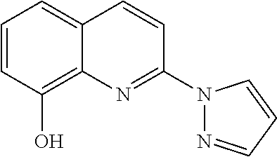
C1=CC(O)=C2C(=C1)C=CC(N1N=CC=C1)=N2
